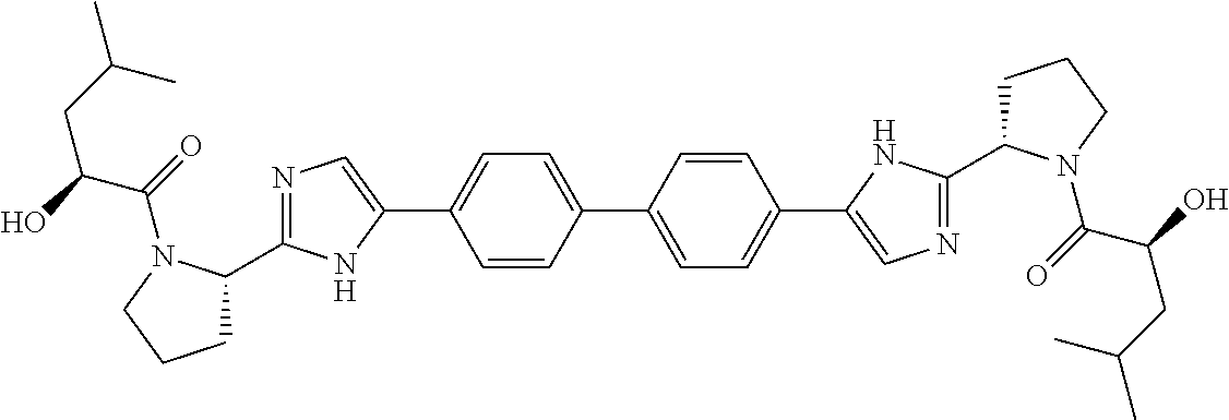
C1=CC(C2=CC=C(C3=CN=C(C4CCCN4C(C(CC(C)C)O)=O)N3)C=C2)=CC=C1C1=CN=C(C2CCCN2C(C(CC(C)C)O)=O)N1
